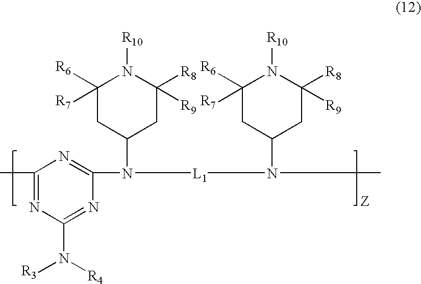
C1(C)=NC(N([R3])[R4])=NC(N([L1]N(C)C2CC([R8])([R9])N([R10])C([R6])([R7])C2)C2CC([R8])([R9])N([R10])C([R6])([R7])C2)=N1
